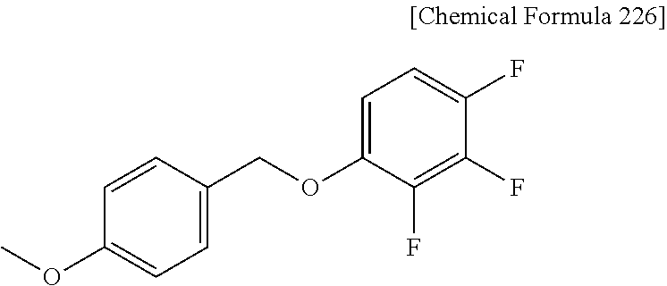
C1=C(OCC2=CC=C(OC)C=C2)C(F)=C(F)C(F)=C1
